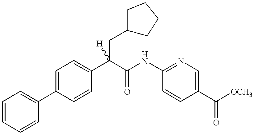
C1=CC(C2=CC=CC=C2)=CC=C1C(C(=O)NC1=NC=C(C([OCH3])=O)C=C1)(CC1CCCC1)[H]
